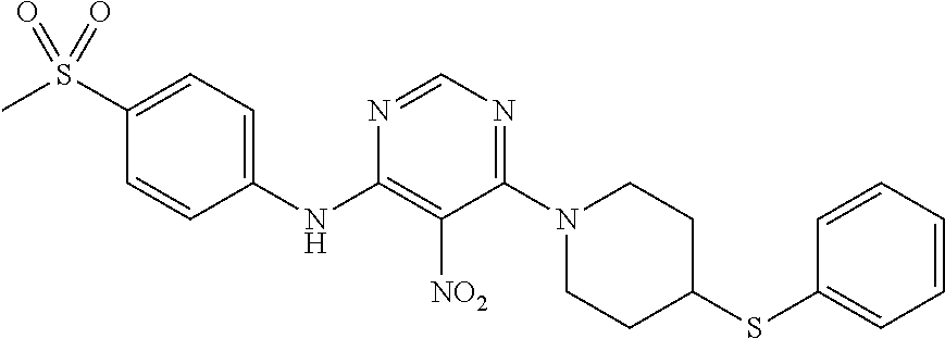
N1=CN=C(N2CCC(SC3=CC=CC=C3)CC2)C([NO2])=C1NC1=CC=C(S(C)(=O)=O)C=C1
